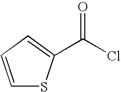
C1=CC=C(C(Cl)=O)S1
